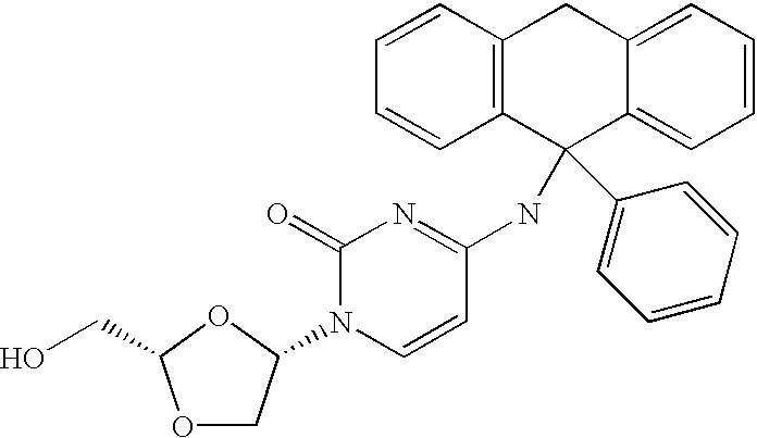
C1=CC=CC2=C1CC1=CC=CC=C1C2(C1=CC=CC=C1)NC1=NC(=O)N(C2COC(CO)O2)C=C1
